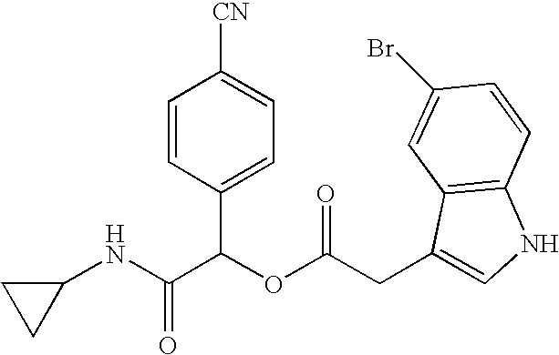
C1(NC(C(OC(CC2=CNC3=C2C=C(Br)C=C3)=O)C2=CC=C([CN])C=C2)=O)CC1
